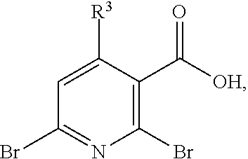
C1(Br)=NC(Br)=C(C([OH])=O)C([R3])=C1
